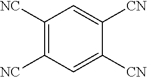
C1([NC])=C([NC])C=C([CN])C([CN])=C1
